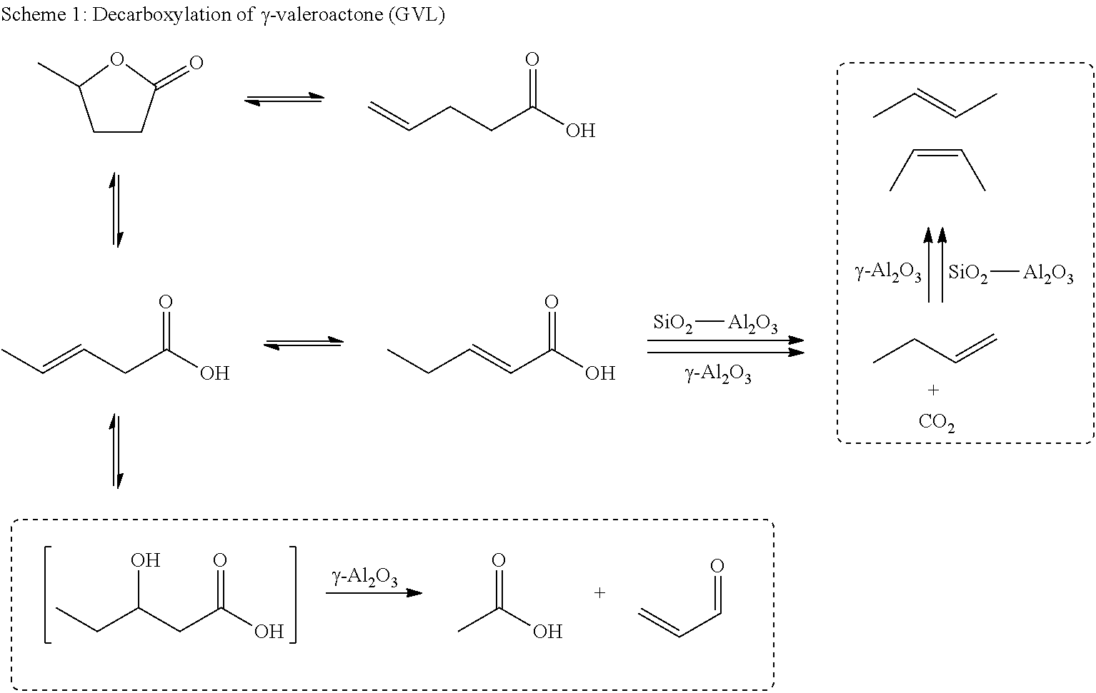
C1CC(=O)OC1C.C=CCCC(O)=O.CC=CCC(O)=O.CCC=CC(O)=O.[SiO2][Al2O3].CC=CC.CC=CC.[SiO2][Al2O3].CCC=C.[CO2].CCC(CC(O)=O)O.CC(O)=O.C=CC=O
